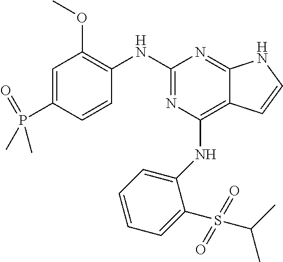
C1(NC2=C(OC)C=C(P(=O)(C)C)C=C2)=NC(NC2=CC=CC=C2S(C(C)C)(=O)=O)=C2C(=N1)NC=C2
